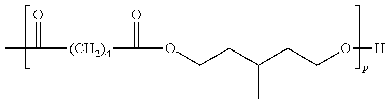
CC(=O)[(CH2)4]C(=O)OCCC(CCO[H])C
